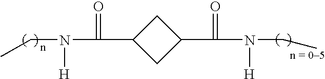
CCN(C(=O)C1CC(C(N(CC)[H])=O)C1)[H]
